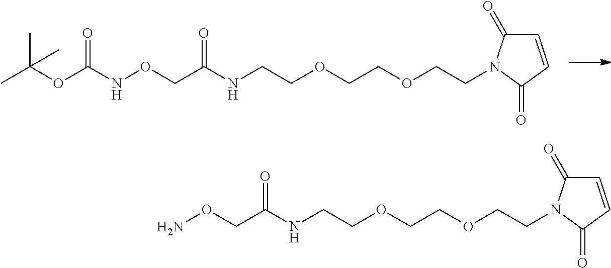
CC(OC(NOCC(=O)NCCOCCOCCN1C(=O)C=CC1=O)=O)(C)C.NOCC(=O)NCCOCCOCCN1C(=O)C=CC1=O
